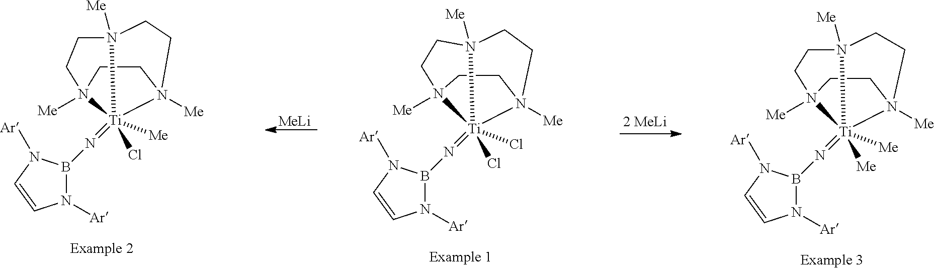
N1([Ar])B(N=[Ti]23([Me])([Me])N4([Me])CCN2([Me])CCN3([Me])CC4)N([Ar])C=C1.N1([Ar])B(N=[Ti]23(Cl)([Me])N4([Me])CCN2([Me])CCN3([Me])CC4)N([Ar])C=C1.[MeLi].N1([Ar])B(N=[Ti]23(Cl)(Cl)N4([Me])CCN2([Me])CCN3([Me])CC4)N([Ar])C=C1
